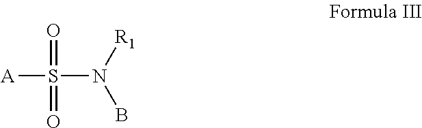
[A]S(N([R1])B)(=O)=O
